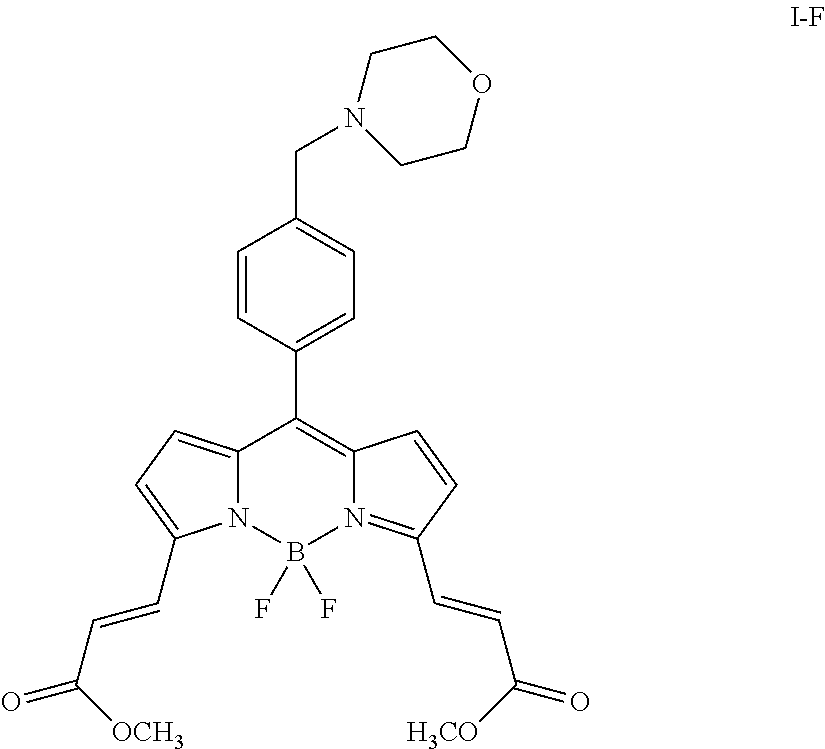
C1=CC(C2=C3N(=C(C=CC(=O)[H3CO])C=C3)B(F)(F)N3C2=CC=C3C=CC(=O)[OCH3])=CC=C1CN1CCOCC1
